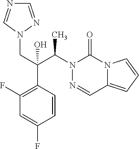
N1(C(C(CN2N=CN=C2)(C2=C(F)C=C(F)C=C2)O)C)N=CC2=CC=CN2C1=O
